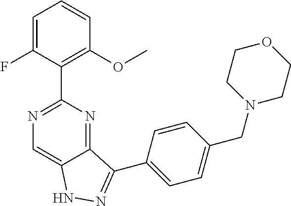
C1=C(F)C(C2=NC=C3C(=N2)C(C2=CC=C(CN4CCOCC4)C=C2)=NN3)=C(OC)C=C1
